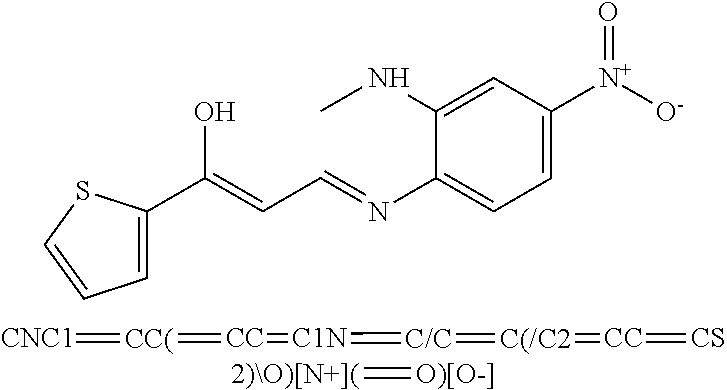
C1=C(C(=CC=NC2=CC=C([N+]([O-])=O)C=C2NC)O)SC=C1.[CNC1]=[CC(]=[CC]=[C1N]=[C/C]=[C(/C2]=[CC]=[CS].[2)\O)[N+](]=[O)[O-]]
